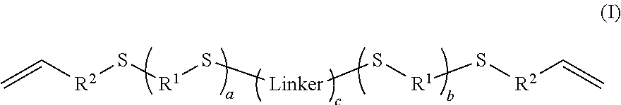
C=C[R2]S[R1]S[Linker]S[R1]S[R2]C=C
